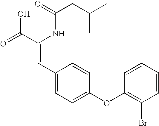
C(=O)(NC(C(=O)O)=CC1=CC=C(OC2=C(Br)C=CC=C2)C=C1)CC(C)C
